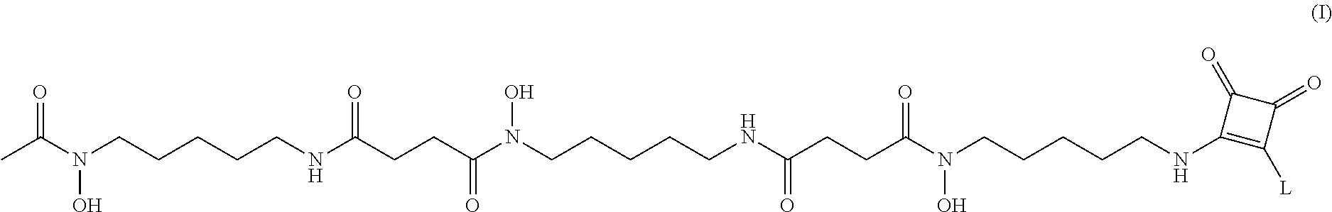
CC(N(CCCCCNC(CCC(N(CCCCCNC(CCC(N(CCCCCNC1=C([L])C(=O)C1=O)O)=O)=O)O)=O)=O)O)=O
